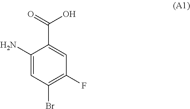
C1(N)=CC(Br)=C(F)C=C1C(=O)O
